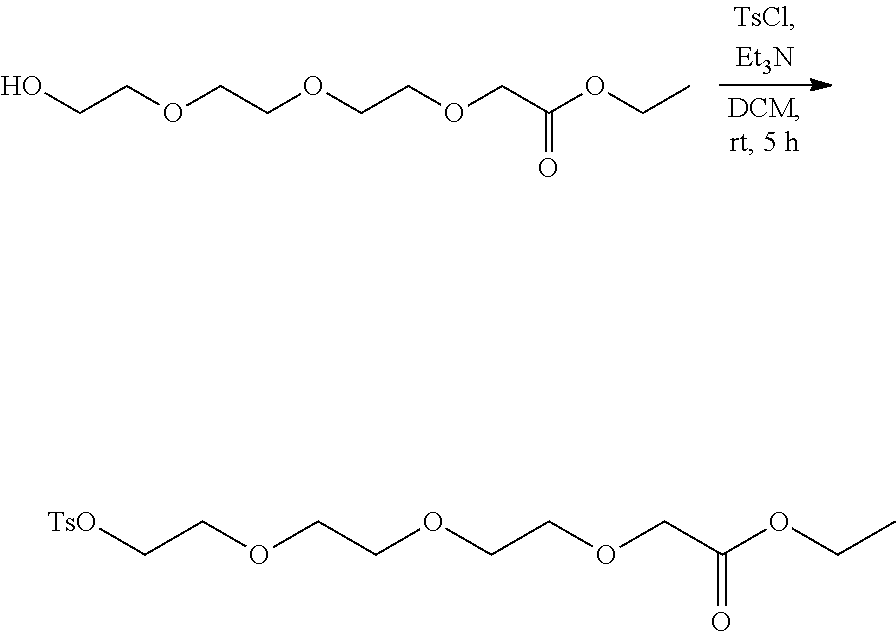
OCCOCCOCCOCC(OCC)=O.[TsO]CCOCCOCCOCC(OCC)=O
